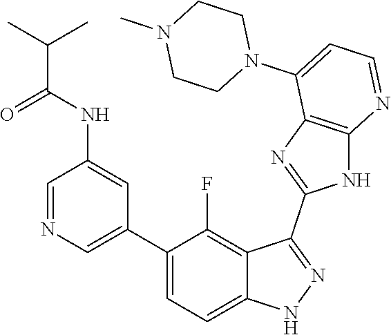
C1=NC=C(C2=CC=C3C(=C2F)C(C2=NC4=C(N2)N=CC=C4N2CCN(C)CC2)=NN3)C=C1NC(C(C)C)=O
